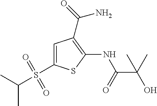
C(C(=O)NC1=C(C(=O)N)C=C(S(C(C)C)(=O)=O)S1)(C)(O)C
